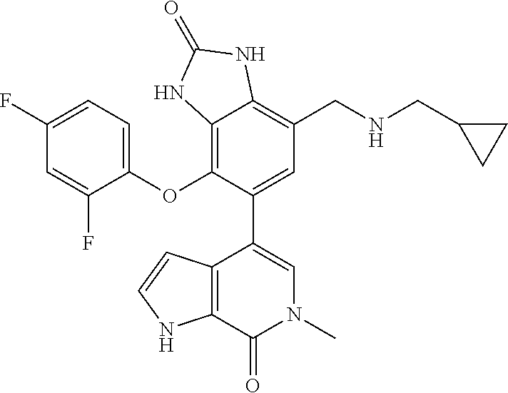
C1=C(F)C=C(F)C(OC2=C3C(=C(CNCC4CC4)C=C2C2=CN(C)C(=O)C4=C2C=CN4)NC(=O)N3)=C1
